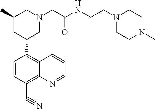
C1=CC(C#N)=C2C(=C1C1CN(CC(NCCN3CCN(C)CC3)=O)CC(C)C1)C=CC=N2
